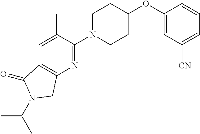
C1(OC2CCN(C3=NC4=C(C=C3C)C(=O)N(C(C)C)C4)CC2)=CC([CN])=CC=C1
